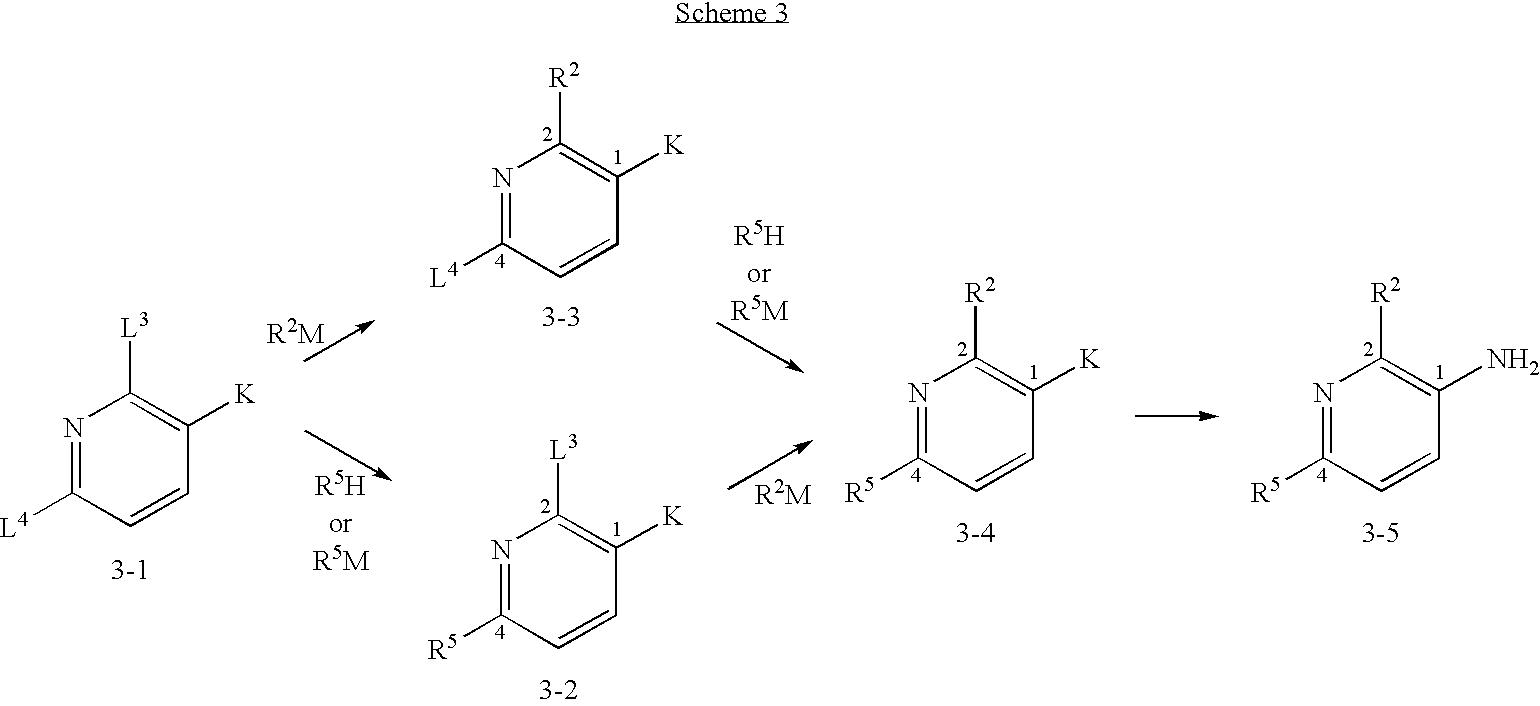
N1=C([L4])C=CC([K])=C1[L3].N1=C([L4])C=CC([K])=C1[R2].C1([R5])=NC([L3])=C([K])C=C1.C1([R5])=NC([R2])=C([K])C=C1.C1([R5])=NC([R2])=C(N)C=C1
